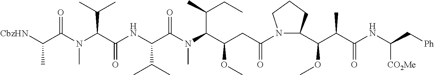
N(C(C(NC(C(N(C(C(CC(N1C(C(C(C(NC(C[Ph])[CO2Me])=O)C)OC)CCC1)=O)OC)C(C)CC)C)=O)C(C)C)=O)C(C)C)(C)C(C([CbzHN])C)=O
